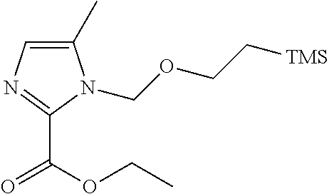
C1(C)=CN=C(C(OCC)=O)N1COCC[TMS]
